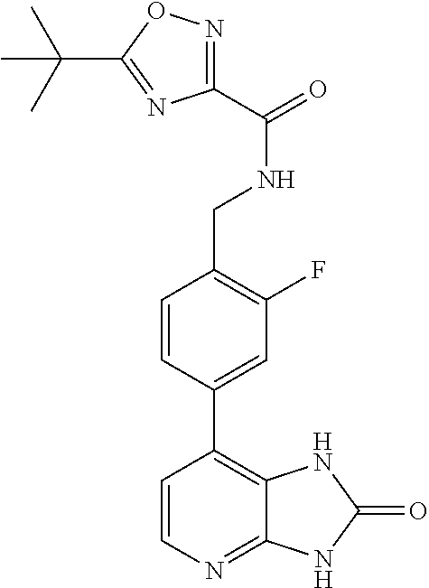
C1=CN=C2C(=C1C1=CC(F)=C(CNC(=O)C3=NOC(C(C)(C)C)=N3)C=C1)NC(=O)N2
